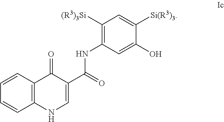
C12=C(NC=C(C(NC3=C([(R3)3Si])C=C([Si(R3)3])C(O)=C3)=O)C1=O)C=CC=C2
